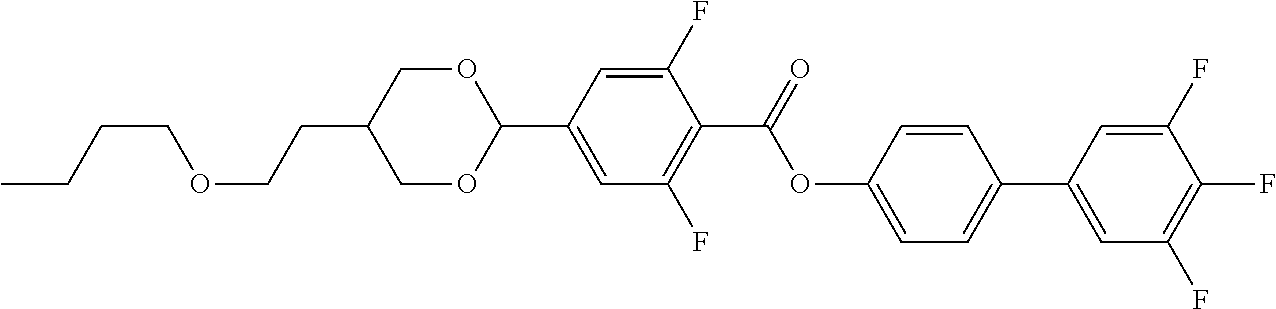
O(CCC1COC(C2=CC(F)=C(C(=O)OC3=CC=C(C4=CC(F)=C(F)C(F)=C4)C=C3)C(F)=C2)OC1)CCCC
